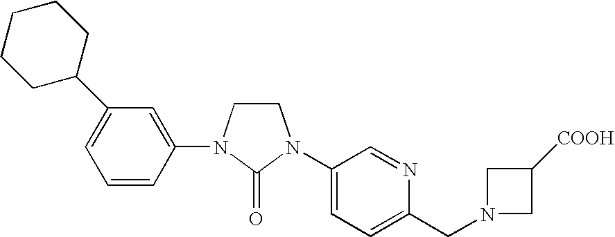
C1CN(C2=CC(C3CCCCC3)=CC=C2)C(=O)N1C1=CC=C(CN2CC([COOH])C2)N=C1
